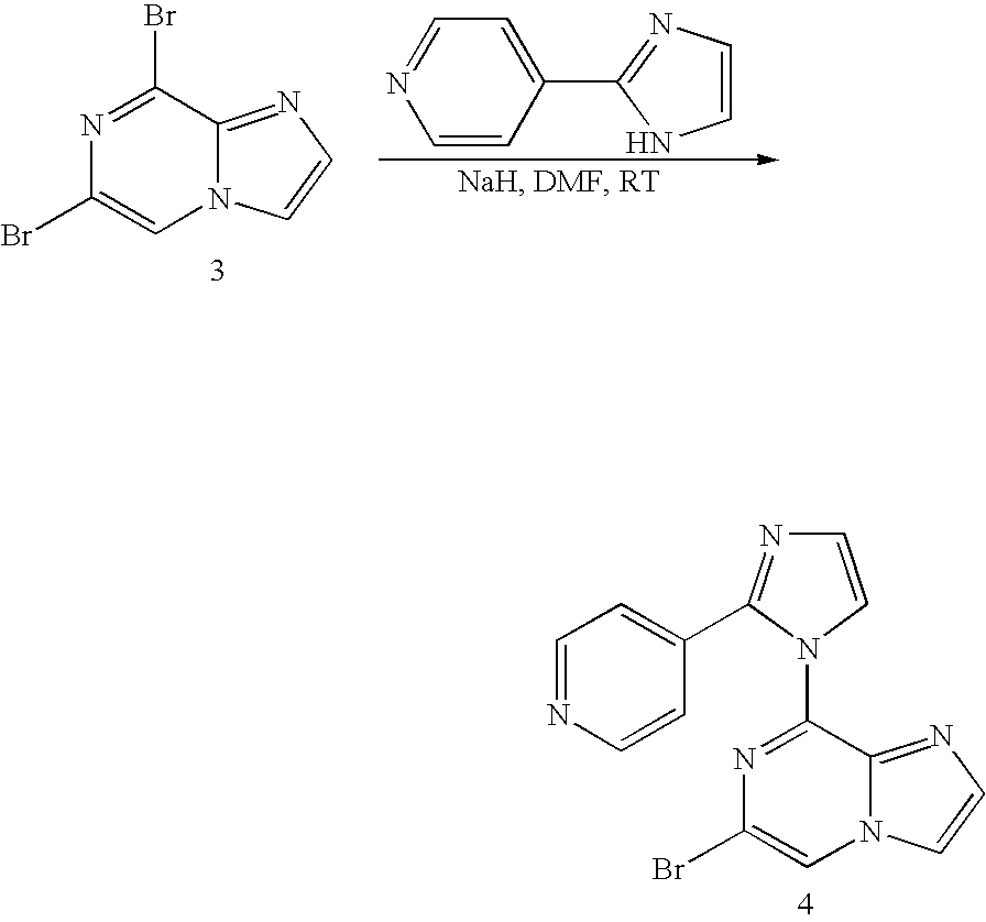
N1=C(Br)C2=NC=CN2C=C1Br.N1=CC=C(C2=NC=CN2)C=C1.N1=C(N2C(C3=CC=NC=C3)=NC=C2)C2=NC=CN2C=C1Br
